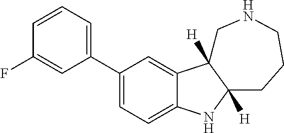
C1(C2=CC=CC(F)=C2)=CC=C2C(=C1)C1([H])C([H])(N2)CCCNC1
